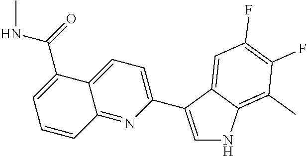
C1=C(C2=CC=C3C(=N2)C=CC=C3C(=O)NC)C2=CC(F)=C(F)C(C)=C2N1
